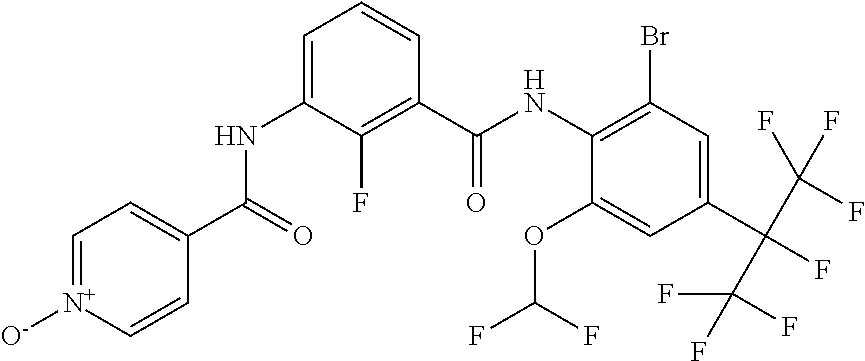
C1=[N+]([O-])C=CC(C(=O)NC2=CC=CC(C(NC3=C(Br)C=C(C(C(F)(F)F)(C(F)(F)F)F)C=C3OC(F)F)=O)=C2F)=C1
